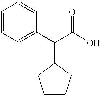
C1=CC=C(C(C(O)=O)C2CCCC2)C=C1
